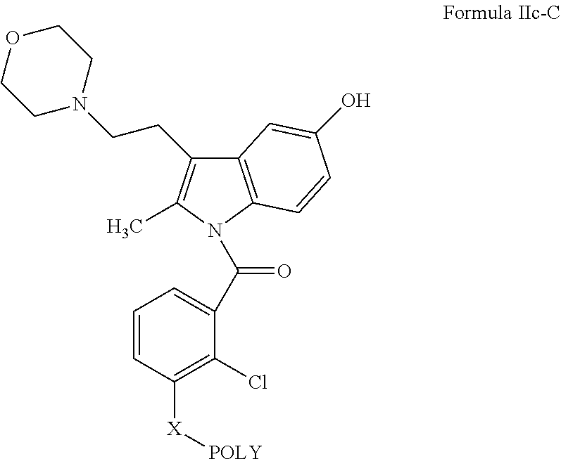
C12=C(N(C(=O)C3=CC=CC([X][POLY])=C3Cl)C(C)=C1CCN1CCOCC1)C=CC(O)=C2
